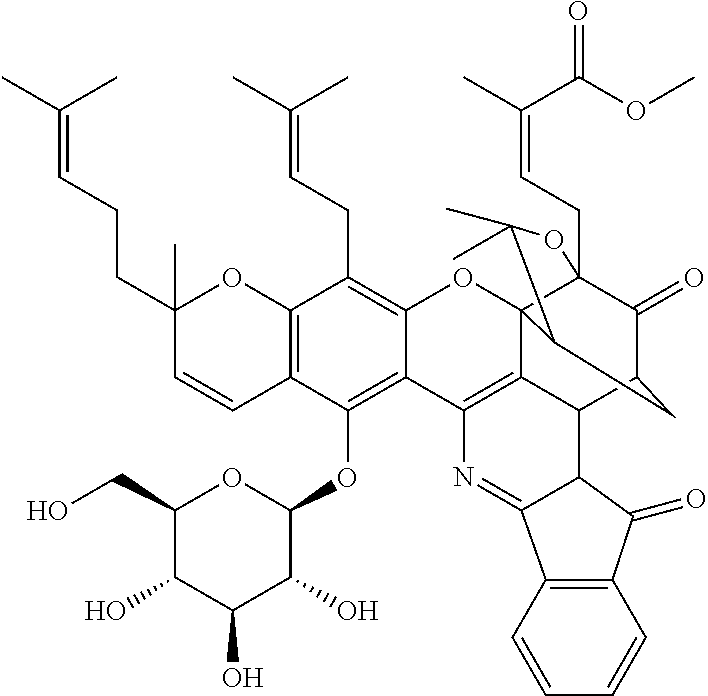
C12=C(C=CC(CCC=C(C)C)(C)O1)C(OC1OC(CO)C(O)C(O)C1O)=C1C(=C2CC=C(C)C)OC23C4(CC=C(C)C(OC)=O)C(=O)C(CC2C(C)(C)O4)C2C3=C1N=C1C3=C(C(=O)C21)C=CC=C3
